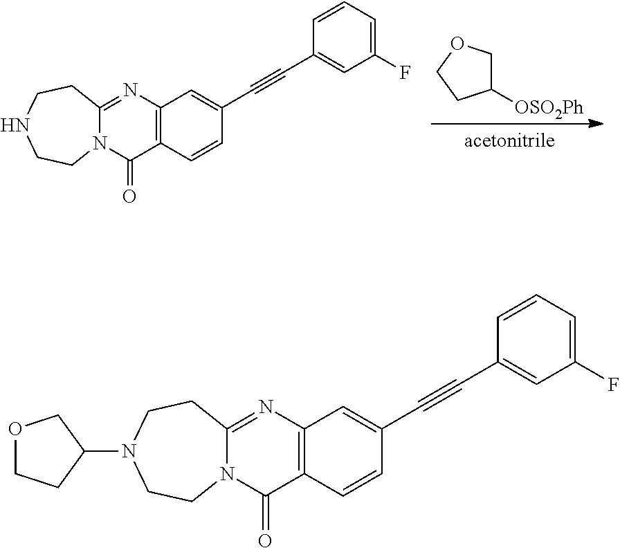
C12=C(C=CC(C#CC3=CC(F)=CC=C3)=C1)C(=O)N1C(=N2)CCNCC1.C1C([OSO2Ph])CCO1.C12=C(C=CC(C#CC3=CC(F)=CC=C3)=C1)C(=O)N1C(=N2)CCN(C2COCC2)CC1
